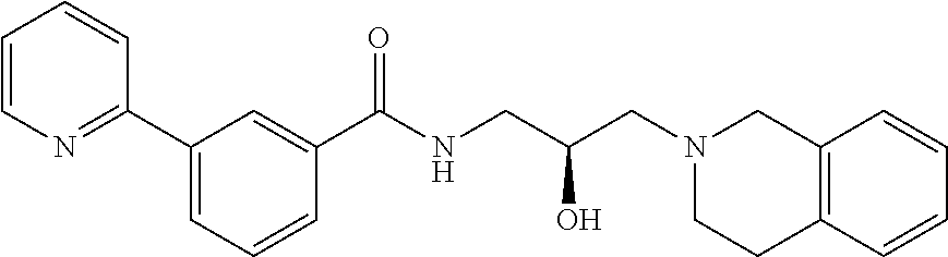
C1(C2=NC=CC=C2)=CC=CC(C(NCC(CN2CCC3=C(C2)C=CC=C3)O)=O)=C1
